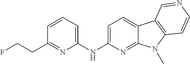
N(C1=CC=C2C(=N1)N(C)C1=C2C=NC=C1)C1=CC=CC(CCF)=N1
